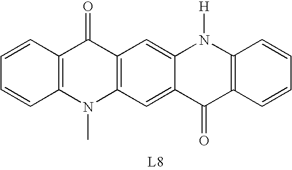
C12=C(C=C3C(=C1)N([H])C1=C(C3=O)C=CC=C1)N(C)C1=C(C2=O)C=CC=C1
